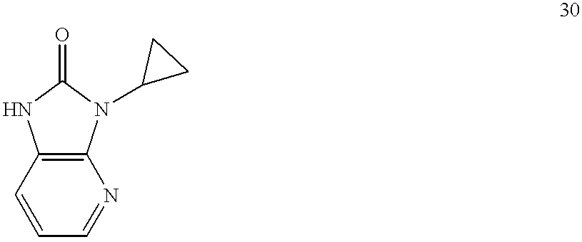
C1=CC=NC2=C1NC(=O)N2C1CC1
